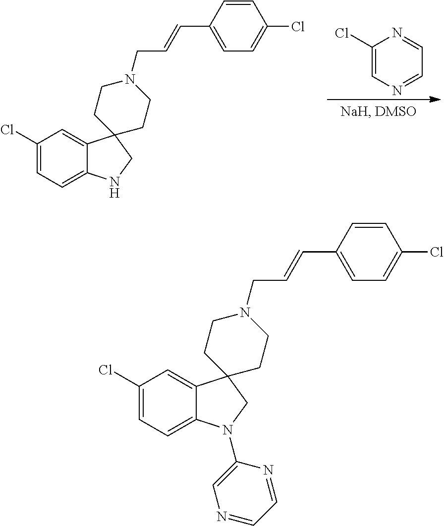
C1(Cl)=CN=CC=N1.C1(C=CCN2CCC3(CC2)C2=CC(Cl)=CC=C2NC3)=CC=C(Cl)C=C1.C1(C=CCN2CCC3(CC2)C2=CC(Cl)=CC=C2N(C2=CN=CC=N2)C3)=CC=C(Cl)C=C1
